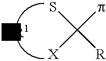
SC([X])(p)[R]
